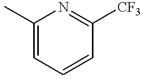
C1(C)=CC=CC([CF3])=N1
